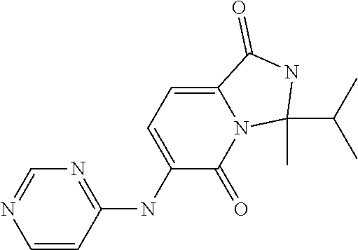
C1=CC(NC2=CC=C3N(C2=O)C(C)(C(C)C)NC3=O)=NC=N1
